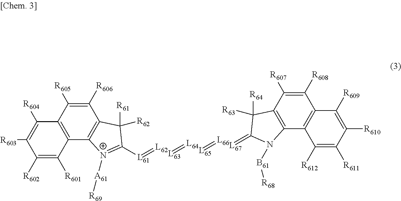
[L63]=[L64].[L65]=[L66].[L67]=C1C([R63])([R64])C2=C(C3=C(C([R608])=C2[R607])C([R609])=C([R610])C([R611])=C3[R612])N1[B61][R68].C1([R606])=C([R605])C2=C(C3=C1C([R61])([R62])C([L61]=[L62])=[N+]3[A61][R69])C([R601])=C([R602])C([R603])=C2[R604]
